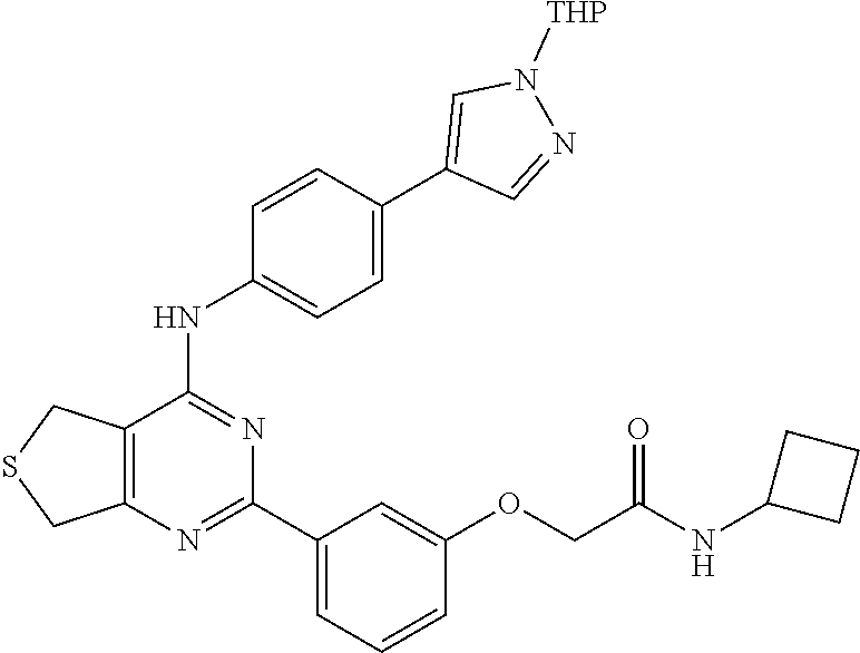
C12=C(N=C(C3=CC=CC(OCC(=O)NC4CCC4)=C3)N=C1NC1=CC=C(C3=CN([THP])N=C3)C=C1)CSC2
